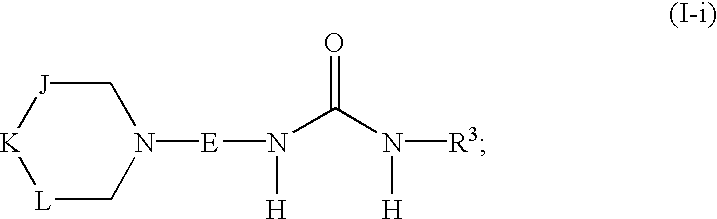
[L]1CN([E]N([H])C(N([R3])[H])=O)C[J][K]1
